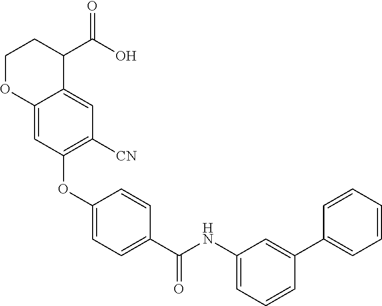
C1(OC2=C([CN])C=C3C(=C2)OCCC3C(O)=O)=CC=C(C(NC2=CC=CC(C3=CC=CC=C3)=C2)=O)C=C1
